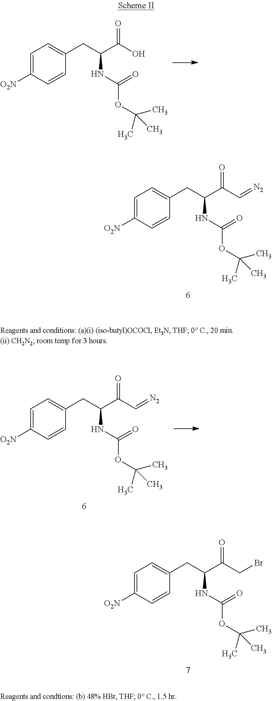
C1=C([O2N])C=CC(CC(C(O)=O)NC(=O)OC(C)(C)C)=C1.C1=C([O2N])C=CC(CC(C(C=[N2])=O)NC(=O)OC(C)(C)C)=C1.C1=C([O2N])C=CC(CC(C(CBr)=O)NC(=O)OC(C)(C)C)=C1.C1=C([O2N])C=CC(CC(C(C=[N2])=O)NC(=O)OC(C)(C)C)=C1
